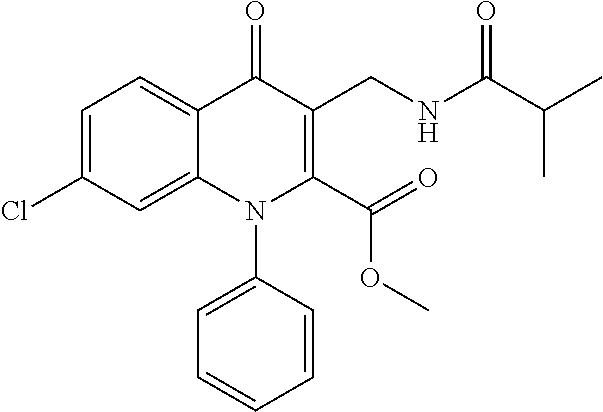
C1=C(Cl)C=C2C(=C1)C(=O)C(CNC(=O)C(C)C)=C(C(=O)OC)N2C1=CC=CC=C1
